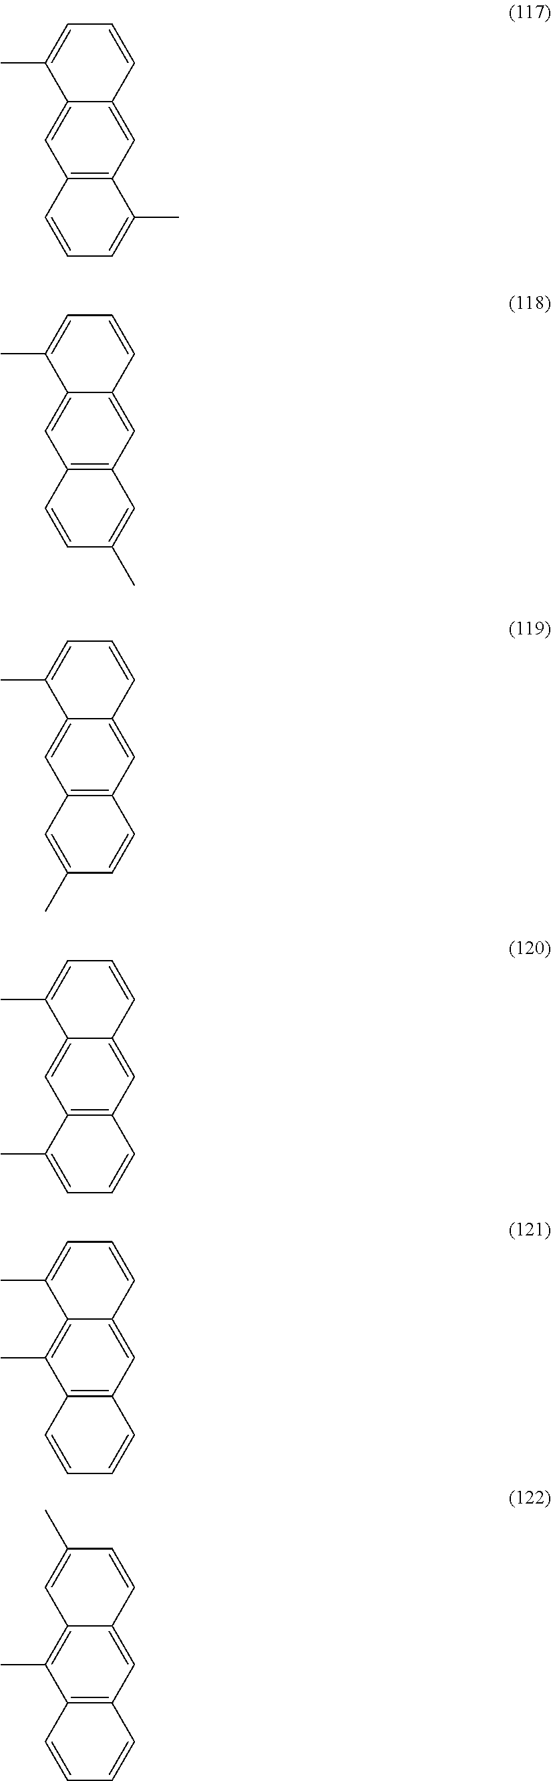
C12=CC3=C(C=C1C=CC=C2C)C(C)=CC=C3.C12=CC3=C(C=C1C=CC=C2C)C=C(C)C=C3.C12=CC3=C(C=C1C=CC=C2C)C=CC(C)=C3.C12=CC3=C(C=C1C=CC=C2C)C=CC=C3C.C12=C(C)C3=C(C=C1C=CC=C2C)C=CC=C3.C12=C(C)C3=C(C=C1C=CC(C)=C2)C=CC=C3
